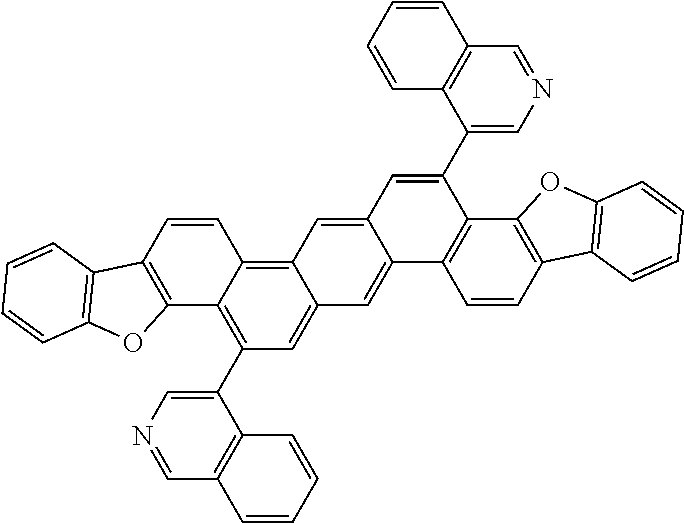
C12=C(C=CC3=C4C(=CC(C5=CN=CC6=C5C=CC=C6)=C13)C=C1C(=C4)C=C(C3=CN=CC4=C3C=CC=C4)C3=C1C=CC1=C3OC3=C1C=CC=C3)C1=C(O2)C=CC=C1
